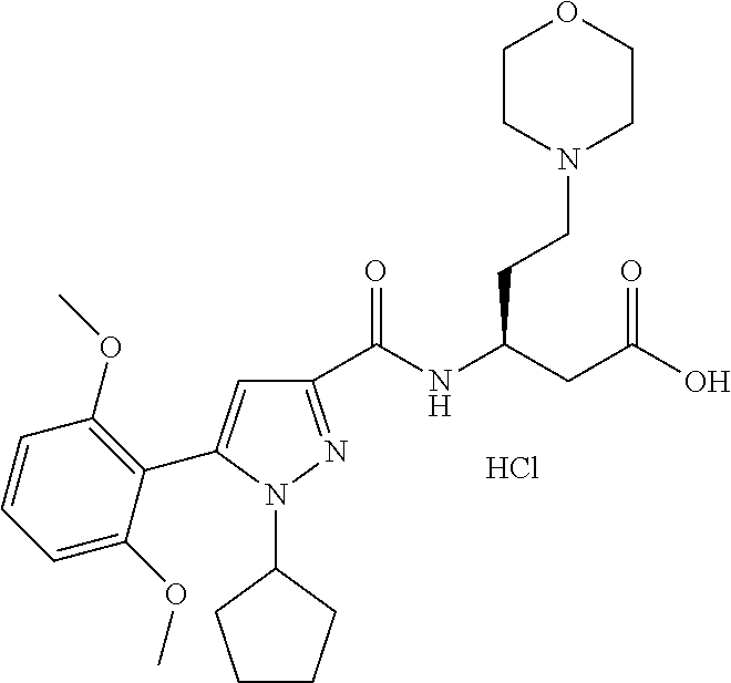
C1(C(NC(CC(O)=O)CCN2CCOCC2)=O)=NN(C2CCCC2)C(C2=C(OC)C=CC=C2OC)=C1.Cl
